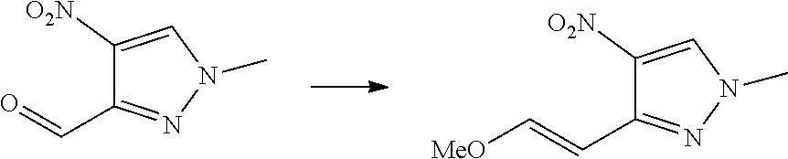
C1([O2N])=CN(C)N=C1C=O.C1([O2N])=CN(C)N=C1C=C[MeO]
